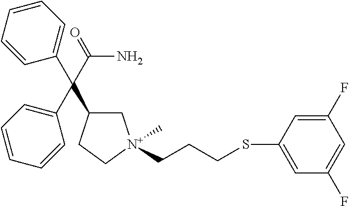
C1C(C(C(=O)N)(C2=CC=CC=C2)C2=CC=CC=C2)CC[N+]1(CCCSC1=CC(F)=CC(F)=C1)C
